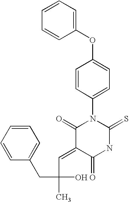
C1=CC=CC(OC2=CC=C(N3C(=O)C(=CC(O)(C)CC4=CC=CC=C4)C(=O)NC3=S)C=C2)=C1
